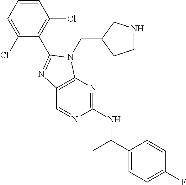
C1(NC(C2=CC=C(F)C=C2)C)=NC2=C(C=N1)N=C(C1=C(Cl)C=CC=C1Cl)N2CC1CCNC1
